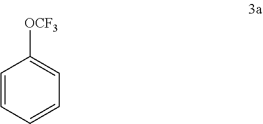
C1=CC=CC=C1[OCF3]
